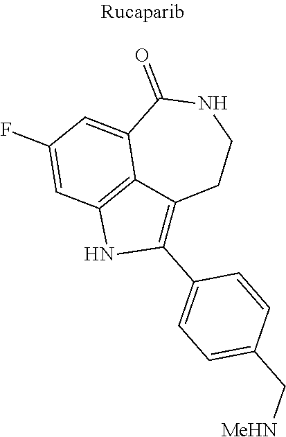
C1(F)=CC2=C3C(=C1)C(=O)NCCC3=C(C1=CC=C(C[MeHN])C=C1)N2
